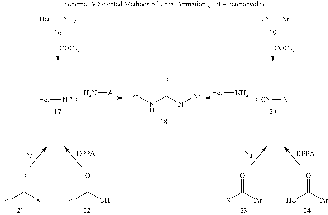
[Het]N.[COCl2].[COCl2].N[Ar].N[Ar].[Het]N.O=C(N[Ar])N[Het].[Het][NCO].[OCN][Ar].O=C([X])[Het].O=C(O)[Het].O=C([Ar])[X].O=C([Ar])O
